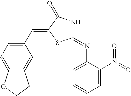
C1=C(N(=O)=O)C(N=C2NC(=O)C(=CC3=CC=C4C(=C3)CCO4)S2)=CC=C1
